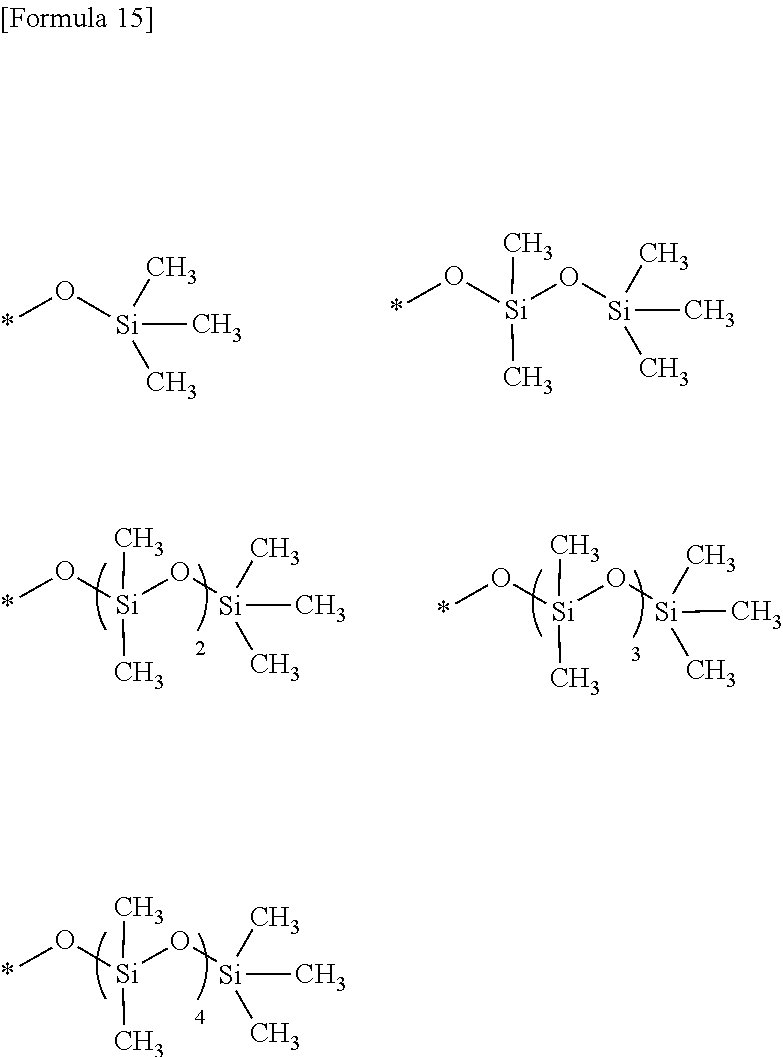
O([Si](C)(O[Si](C)(C)C)C)*.O([Si](C)(C)C)*.O([Si](C)(O[Si](C)(C)C)C)*.O([Si](C)(O[Si](C)(C)C)C)*.O([Si](C)(O[Si](C)(C)C)C)*
